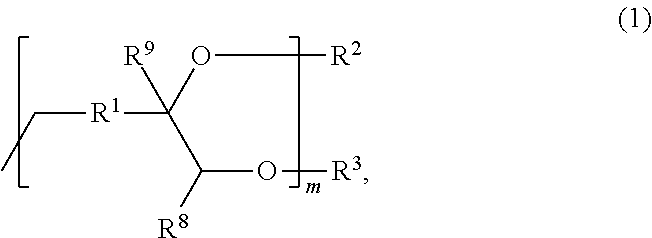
[R1](CC)C(O[R2])(C(O[R3])[R8])[R9]
